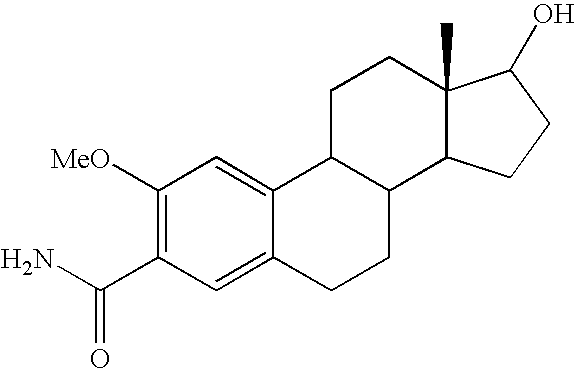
C1([MeO])=C(C(N)=O)C=C2C(=C1)C1C(CC2)C2C(C)(CC1)C(O)CC2
